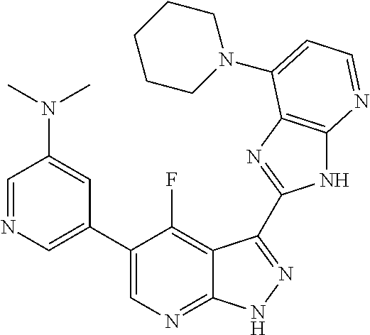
C1=NC=C(C2=CN=C3C(=C2F)C(C2=NC4=C(N2)N=CC=C4N2CCCCC2)=NN3)C=C1N(C)C
